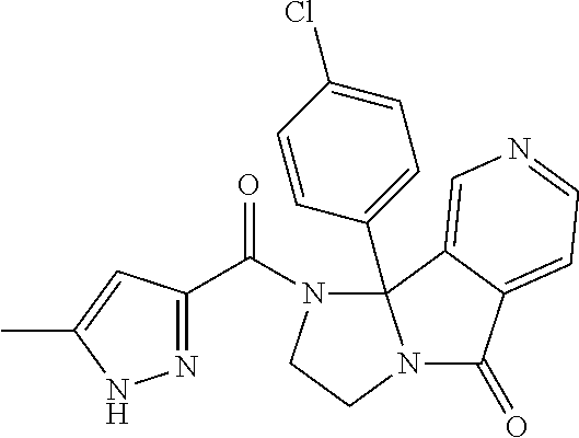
C(N1CCN2C(=O)C3=CC=NC=C3C12C1=CC=C(Cl)C=C1)(=O)C1=NNC(C)=C1
